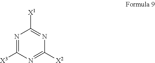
N1=C([X3])N=C([X2])N=C1[X1]
